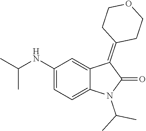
C1(NC(C)C)=CC=C2C(=C1)C(=C1CCOCC1)C(=O)N2C(C)C
